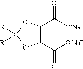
C1(C([O-Na+])=O)C(C([O-Na+])=O)OC([R])([R])O1
